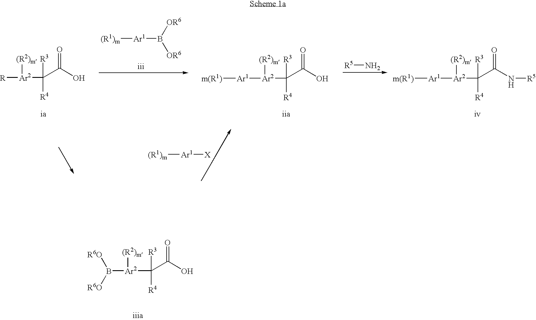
B([Ar2](C(C(O)=O)([R4])[R3])[(R2)m])([R6O])[R6O].[R][Ar2](C(C(O)=O)([R4])[R3])[(R2)m].[(R1)m][Ar1]B([OR6])[OR6].[Ar1]([Ar2](C(C(N[R5])=O)([R4])[R3])[(R2)m])[m(R1)].[(R1)m][Ar1][X].[Ar1]([Ar2](C(C(O)=O)([R4])[R3])[(R2)m])[m(R1)].[R5]N
